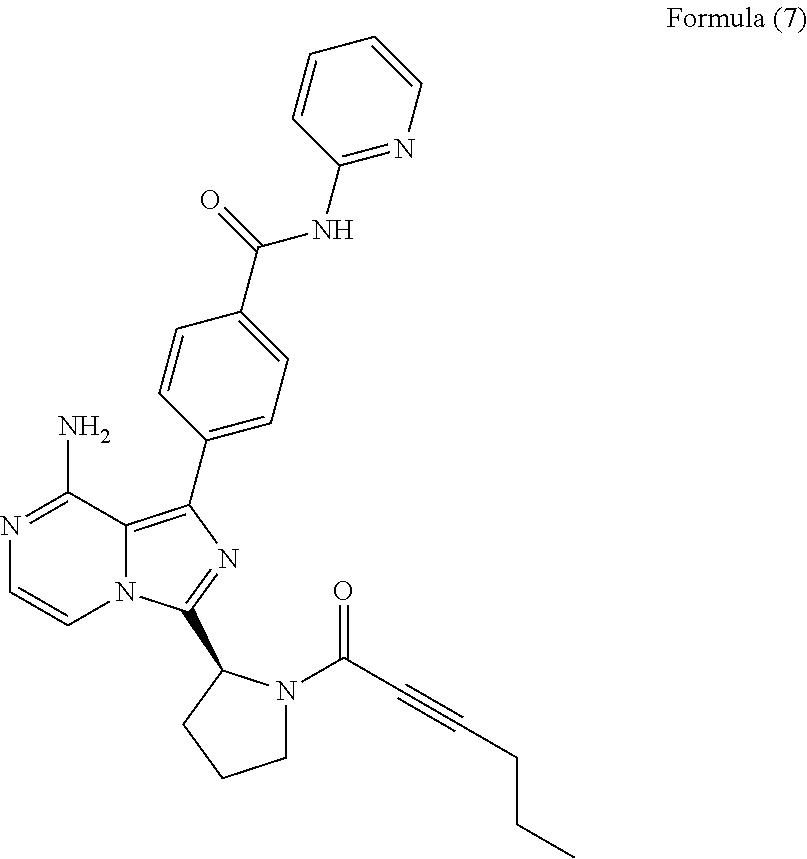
C12=C(C3=CC=C(C(=O)NC4=NC=CC=C4)C=C3)N=C(C3N(C(C#CCCC)=O)CCC3)N1C=CN=C2N
